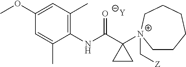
[Y].C1=C(C)C(NC(C2([N+]3(C[Z])CCCCCC3)CC2)=O)=C(C)C=C1OC
